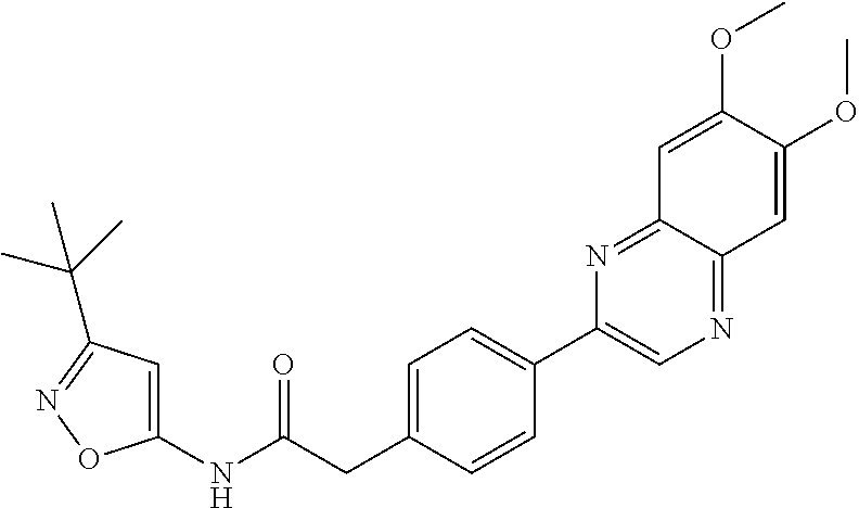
C1=C(CC(NC2=CC(C(C)(C)C)=NO2)=O)C=CC(C2=CN=C3C(=N2)C=C(OC)C(OC)=C3)=C1
